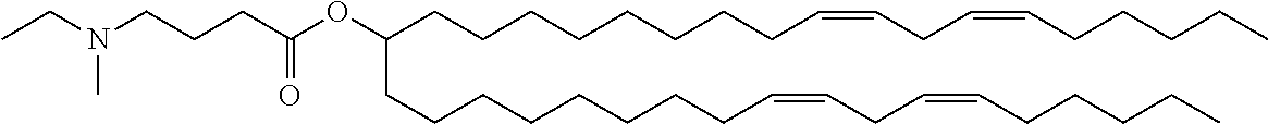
C(CCCCC=CCC=CCCCCC)CCCC(CCCCCCCCC=CCC=CCCCCC)OC(CCCN(CC)C)=O
